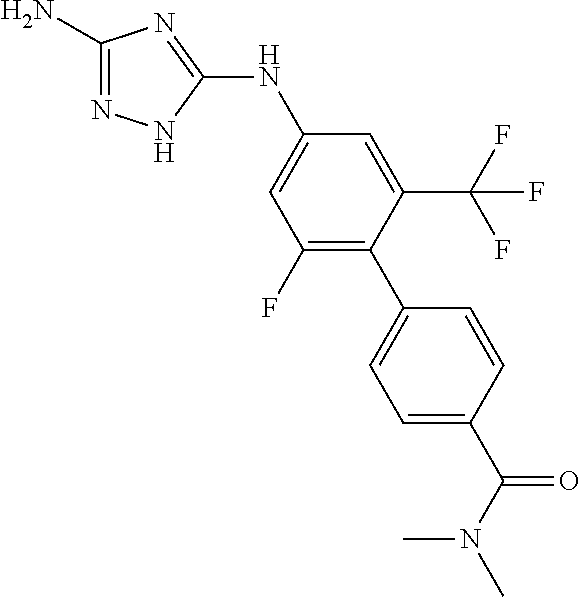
C1(N)=NNC(NC2=CC(F)=C(C3=CC=C(C(N(C)C)=O)C=C3)C(C(F)(F)F)=C2)=N1
